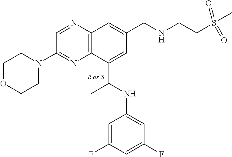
C1OCCN(C2=NC3=C(N=C2)C=C(CNCCS(C)(=O)=O)C=C3C(C)NC2=CC(F)=CC(F)=C2)C1
